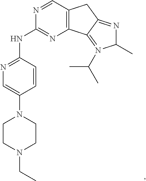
C12=C(C3=N(C(C)C)C(C)N=C3C1)N=C(NC1=NC=C(N3CCN(CC)CC3)C=C1)N=C2
